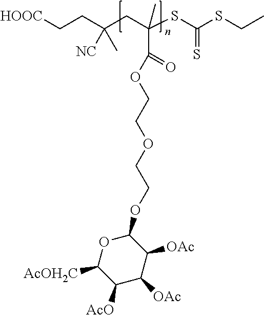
[HOOC]CCC(CC(SC(SCC)=S)(C)C(OCCOCCOC1OC([AcOH2C])C([AcO])C([OAc])C1[OAc])=O)([NC])C
